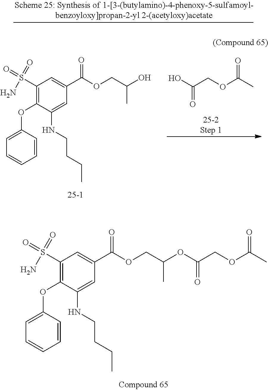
C1(S(N)(=O)=O)=C(OC2=CC=CC=C2)C(NCCCC)=CC(C(=O)OCC(C)OC(=O)COC(=O)C)=C1.C1(S(N)(=O)=O)=C(OC2=CC=CC=C2)C(NCCCC)=CC(C(=O)OCC(C)O)=C1.OC(COC(=O)C)=O
